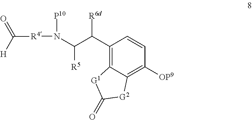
C1(C(C(N([R4]C(=O)[H])[P10])[R5])[R6d])=C2C(=C([OP9])C=C1)[G2]C(=O)[G1]2
